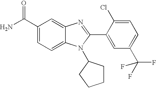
NC(C1=CC=C2C(=C1)N=C(C1=CC(C(F)(F)F)=CC=C1Cl)N2C1CCCC1)=O
